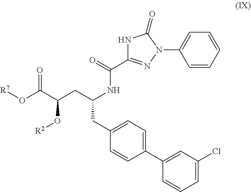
O(C(C(CC(NC(C1=NN(C2=CC=CC=C2)C(=O)N1)=O)CC1=CC=C(C2=CC(Cl)=CC=C2)C=C1)O[R2])=O)[R7]
